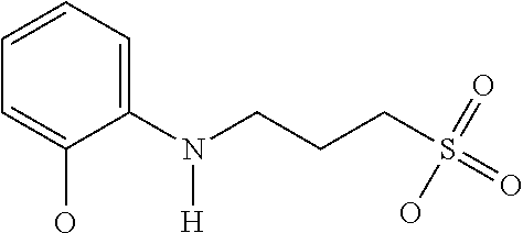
C1=CC=C(N(CCCS(=O)(=O)O)[H])C(O)=C1
